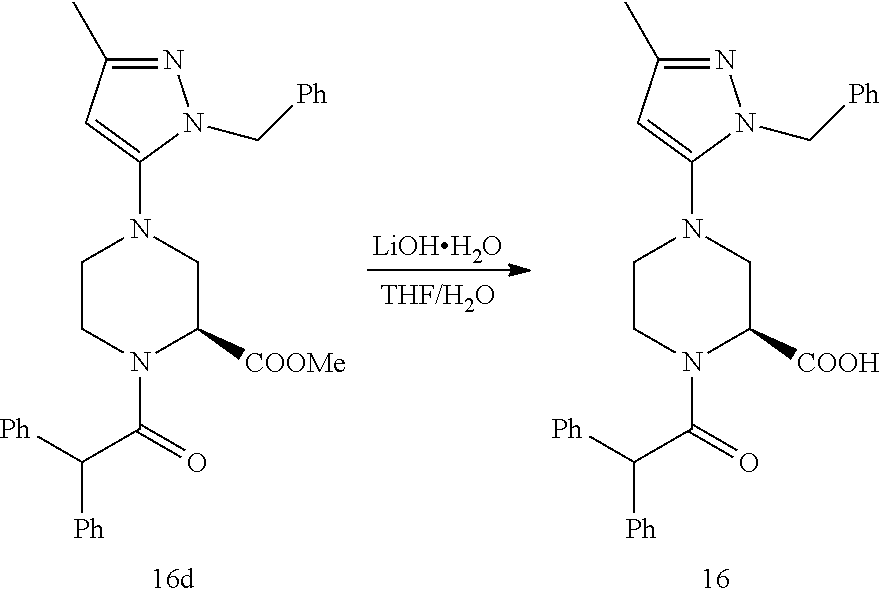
[LiOHH2O].C1CN(C(C([Ph])[Ph])=O)C([COOMe])CN1C1=CC(C)=NN1C[Ph].C1CN(C(C([Ph])[Ph])=O)C([COOH])CN1C1=CC(C)=NN1C[Ph]
